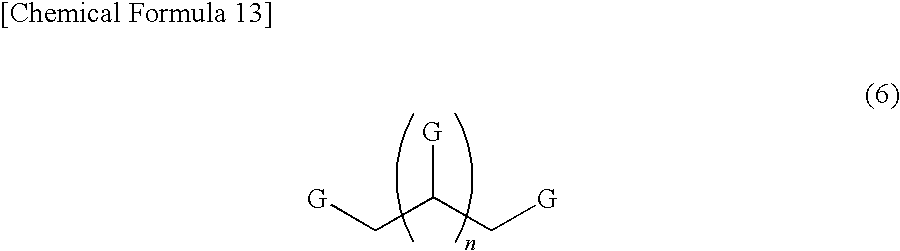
C(C(C[G])[G])[G]
